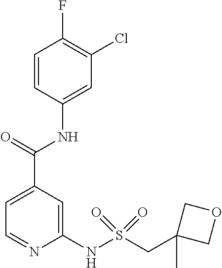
C1=C(C(=O)NC2=CC(Cl)=C(F)C=C2)C=C(NS(CC2(C)COC2)(=O)=O)N=C1
